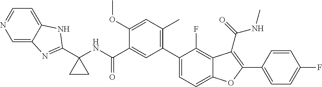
N(C(C1=CC(C2=CC=C3C(=C2F)C(C(=O)NC)=C(C2=CC=C(F)C=C2)O3)=C(C)C=C1OC)=O)C1(C2=NC3=CN=CC=C3N2)CC1
